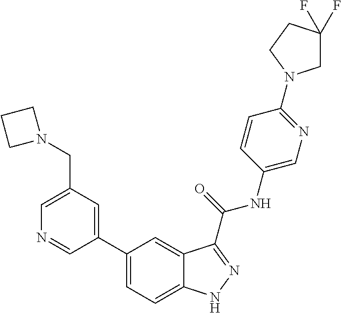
C1(CN2CCC2)=CN=CC(C2=CC=C3C(=C2)C(C(NC2=CN=C(N4CC(F)(F)CC4)C=C2)=O)=NN3)=C1
